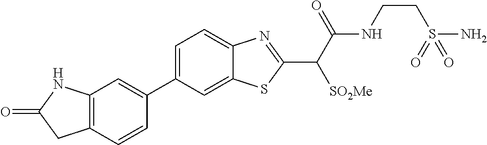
C1=C(C2=CC3=C(C=C2)CC(=O)[HN]3)C=C2C(=C1)N=C(C(C(NCCS(N)(=O)=O)=O)[SO2Me])S2
